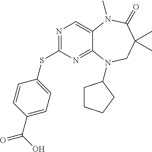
N1=C(SC2=CC=C(C(O)=O)C=C2)N=C2C(=C1)N(C)C(=O)C(C)(C)CN2C1CCCC1
